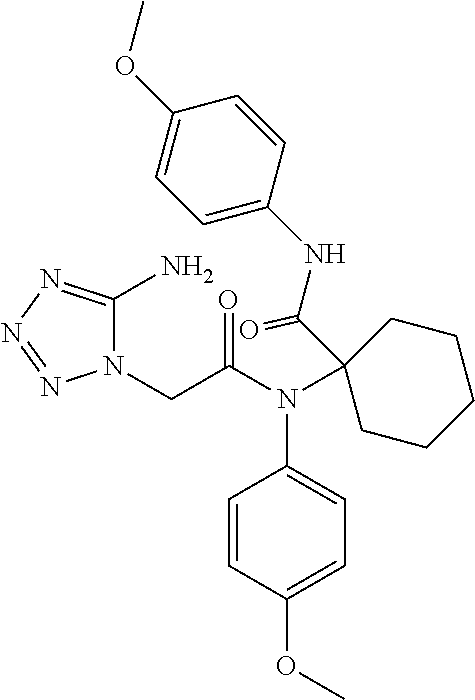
N1(CC(=O)N(C2=CC=C(OC)C=C2)C2(C(NC3=CC=C(OC)C=C3)=O)CCCCC2)C(N)=NN=N1
